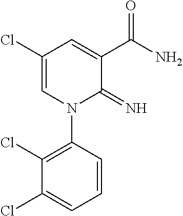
C1(Cl)=CN(C2=C(Cl)C(Cl)=CC=C2)C(=N)C(C(N)=O)=C1
